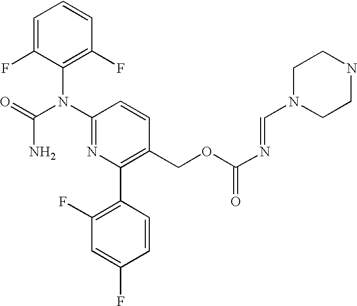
C1=C(F)C(N(C2=NC(C3=C(F)C=C(F)C=C3)=C(COC(N=CN3CCNCC3)=O)C=C2)C(=O)N)=C(F)C=C1
